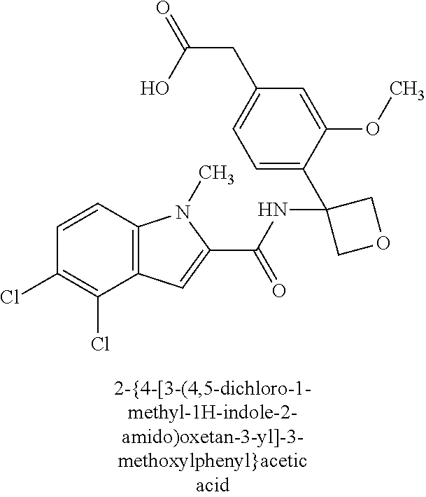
C1(Cl)=C(Cl)C2=C(C=C1)N(C)C(C(NC1(C3=CC=C(CC(=O)O)C=C3OC)COC1)=O)=C2
